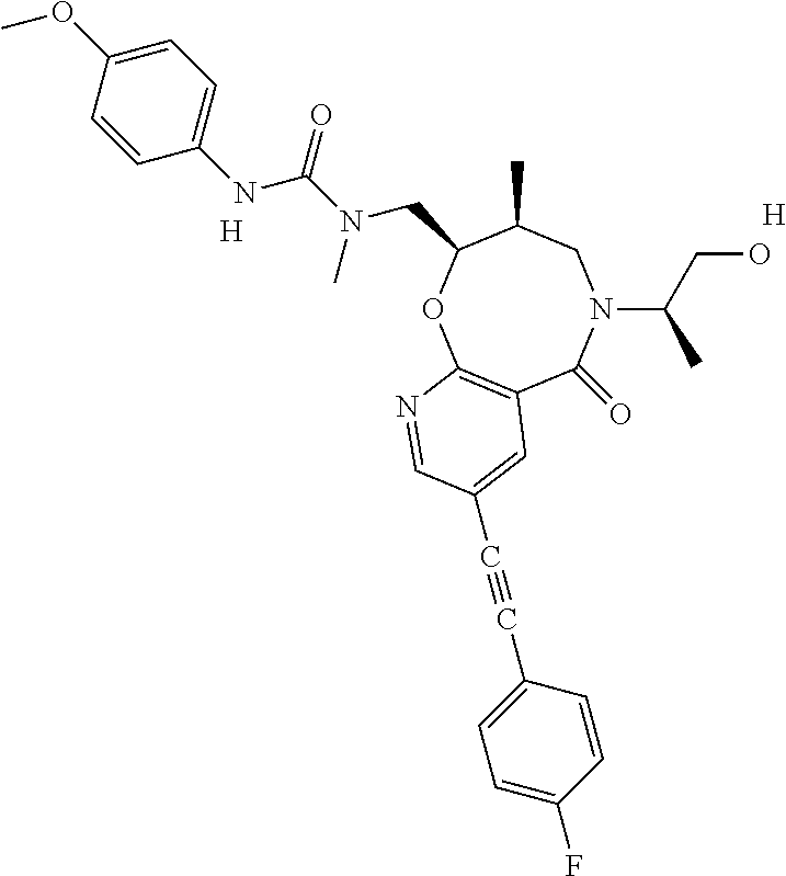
C12=C(OC(CN(C(=O)NC3=CC=C(OC)C=C3)C)C(C)CN(C(CO)C)C1=O)N=CC(C#CC1=CC=C(F)C=C1)=C2.[H].[H]
